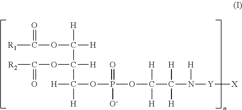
[R1]C(=O)OC([H])([H])C(OC(=O)[R2])(C([H])(OP(=O)([O-])OC([H])([H])C([H])([H])N([H])[Y][X])[H])[H]
